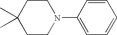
C1C(C)(C)CCN(C2=CC=CC=C2)C1
